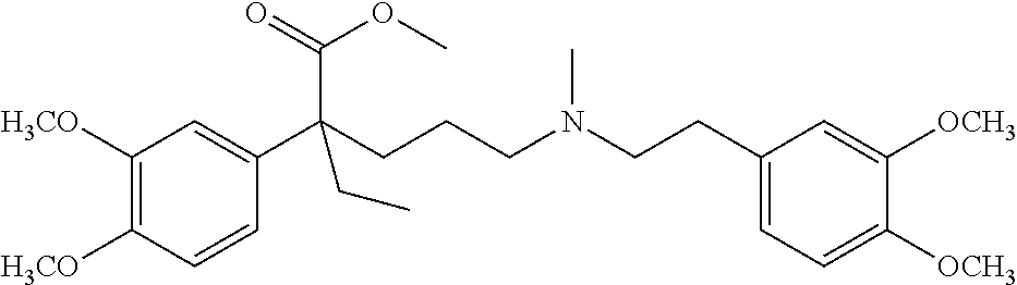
C1([H3CO])=C([H3CO])C=CC(C(CCCN(CCC2=CC=C([OCH3])C([OCH3])=C2)C)(C(=O)OC)CC)=C1
